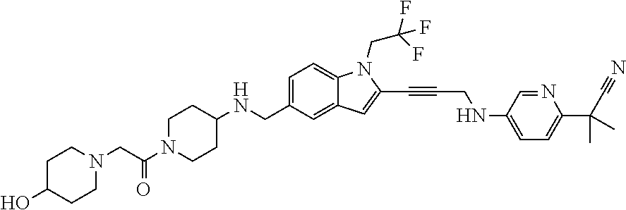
C1=C(CNC2CCN(C(CN3CCC(O)CC3)=O)CC2)C=C2C(=C1)N(CC(F)(F)F)C(C#CCNC1=CC=C(C(C#N)(C)C)N=C1)=C2
